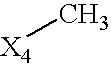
[X4]C
